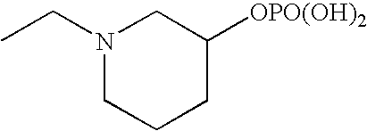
N1(CC)CCCC([OPO(OH)2])C1
